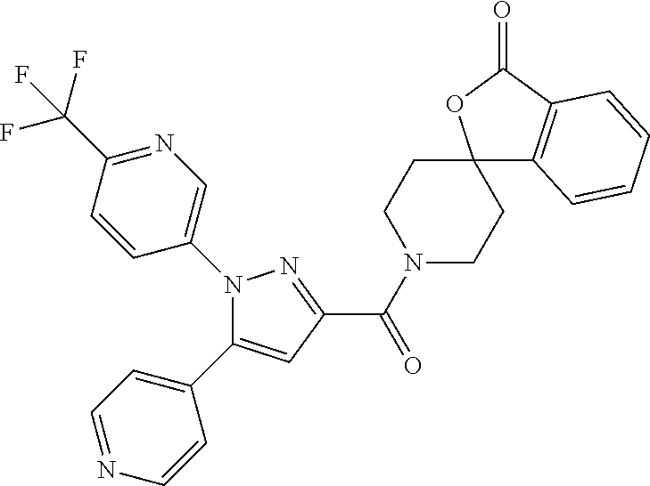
C1(C(N2CCC3(CC2)C2=C(C(=O)O3)C=CC=C2)=O)=NN(C2=CN=C(C(F)(F)F)C=C2)C(C2=CC=NC=C2)=C1
